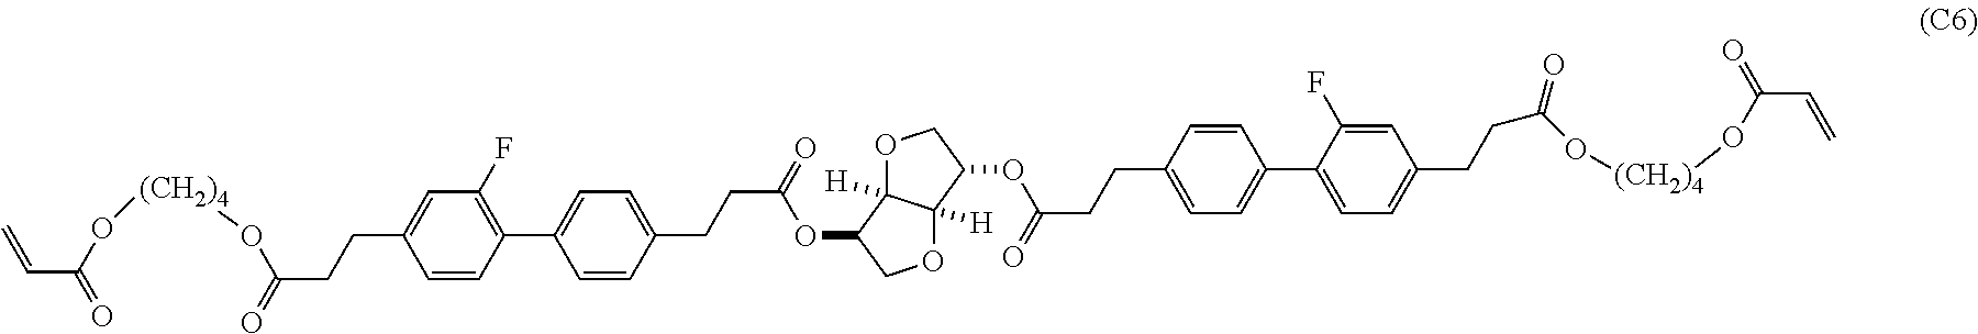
O1C2([H])C([H])(C(OC(=O)CCC3=CC=C(C4=C(F)C=C(CCC(O[(CH2)4]OC(=O)C=C)=O)C=C4)C=C3)C1)OCC2OC(=O)CCC1=CC=C(C2=CC=C(CCC(O[(CH2)4]OC(C=C)=O)=O)C=C2F)C=C1
